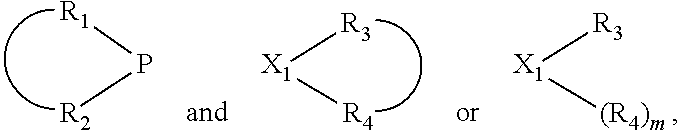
P([R1])[R2].[X1]([R3])[R4].[X1]([R3])[(R4)m]
